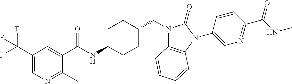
C1(C(F)(F)F)=CN=C(C)C(C(NC2CCC(CN3C4=C(N(C5=CN=C(C(NC)=O)C=C5)C3=O)C=CC=C4)CC2)=O)=C1
